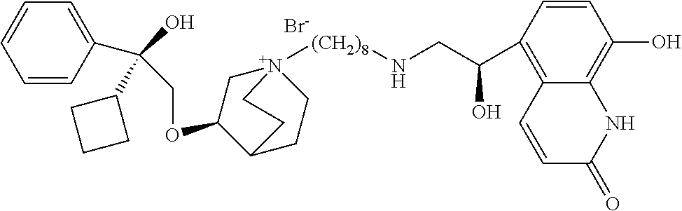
[Br-].C1=CC(C(O)(COC2C[N+]3([(CH2)8]NCC(O)C4=C5C(=C(O)C=C4)NC(=O)C=C5)CCC2CC3)C2CCC2)=CC=C1
